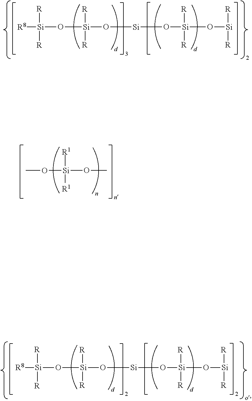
[Si](O[Si]([R])([R])O[Si]O[Si]([R])([R])O[Si]([R])[R])([R8])([R])[R].[Si]([R1])([R1])(OC)OC.[Si](O[Si]([R])([R])O[Si]O[Si]([R])([R])O[Si]([R])[R])([R8])([R])[R]
